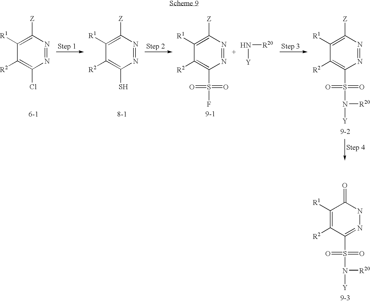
N1=NC([Z])=C([R1])C([R2])=C1Cl.N1=NC([Z])=C([R1])C([R2])=C1S.N1=NC([Z])=C([R1])C([R2])=C1S(F)(=O)=O.N([R20])[Y].N1=NC([Z])=C([R1])C([R2])=C1S(N([R20])[Y])(=O)=O.N1=C(S(N([R20])[Y])(=O)=O)C([R2])=C([R1])C(=O)N1
